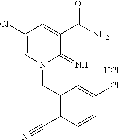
Cl.C1(Cl)=CN(CC2=C(C#N)C=CC(Cl)=C2)C(=N)C(C(N)=O)=C1
